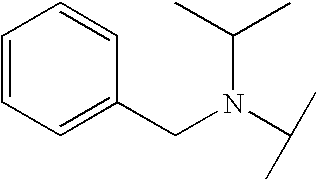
C1=CC=C(CN(C(C)C)C(C)C)C=C1
